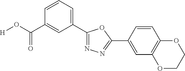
[H]OC(C1=CC(C2=NN=C(C3=CC4=C(C=C3)OCCO4)O2)=CC=C1)=O
